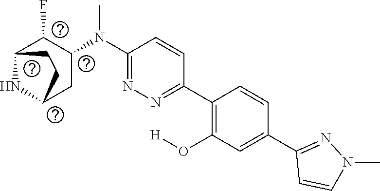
C1(C2=C(O[H])C=C(C3=NN(C)C=C3)C=C2)=NN=C(N(C2C(F)C3NC(C2)CC3)C)C=C1
